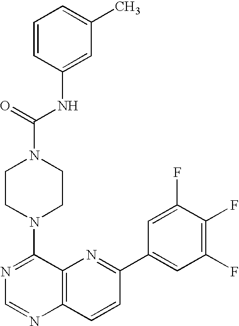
N1=C(N2CCN(C(NC3=CC(C)=CC=C3)=O)CC2)C2=C(N=C1)C=CC(C1=CC(F)=C(F)C(F)=C1)=N2
